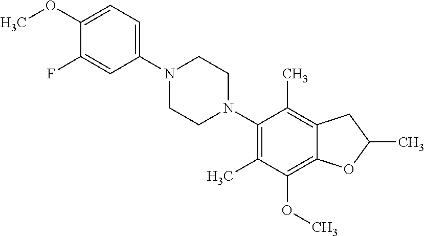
C1(OC)=CC=C(N2CCN(C3=C(C)C(OC)=C4C(=C3C)CC(C)O4)CC2)C=C1F
